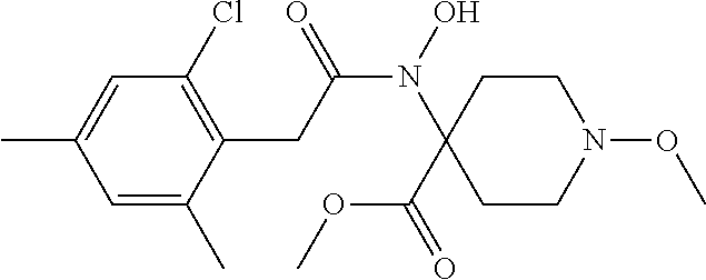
N(C(CC1=C(Cl)C=C(C)C=C1C)=O)(C1(C(OC)=O)CCN(OC)CC1)O
